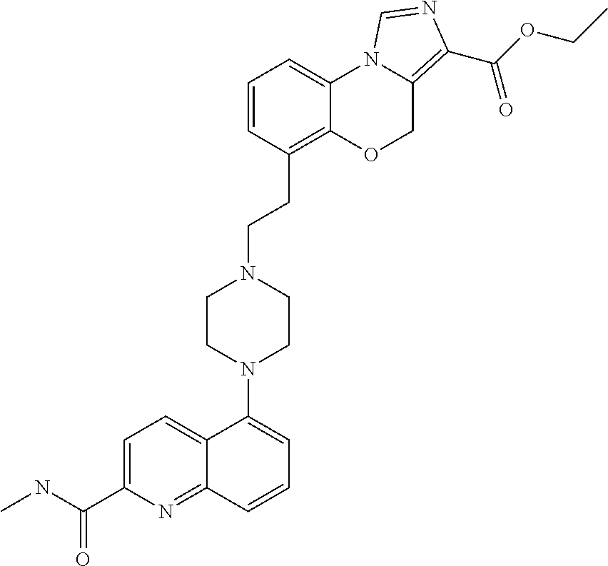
C1=C(C(NC)=O)N=C2C(=C1)C(N1CCN(CCC3=C4C(=CC=C3)N3C(=C(C(OCC)=O)N=C3)CO4)CC1)=CC=C2
